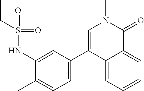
C1(C)=CC=C(C2=CN(C)C(=O)C3=CC=CC=C23)C=C1NS(=O)(=O)CC
